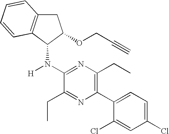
C1(N([H])C2C(OCC#C)CC3=C2C=CC=C3)=NC(CC)=C(C2=CC=C(Cl)C=C2Cl)N=C1CC
